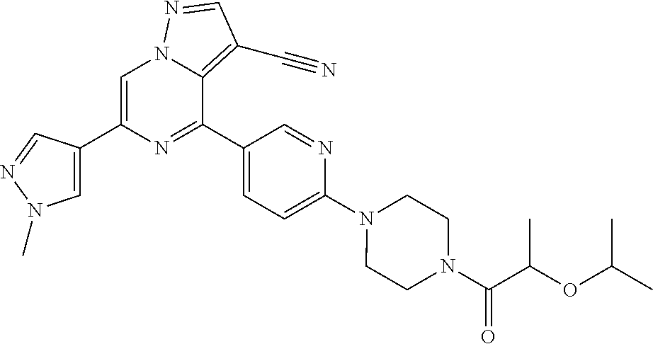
C1=C(C2=CN(C)N=C2)N=C(C2=CC=C(N3CCN(C(C(OC(C)C)C)=O)CC3)N=C2)C2=C(C#N)C=NN12
